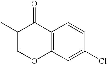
C1(C)=COC2=C(C1=O)C=CC(Cl)=C2
